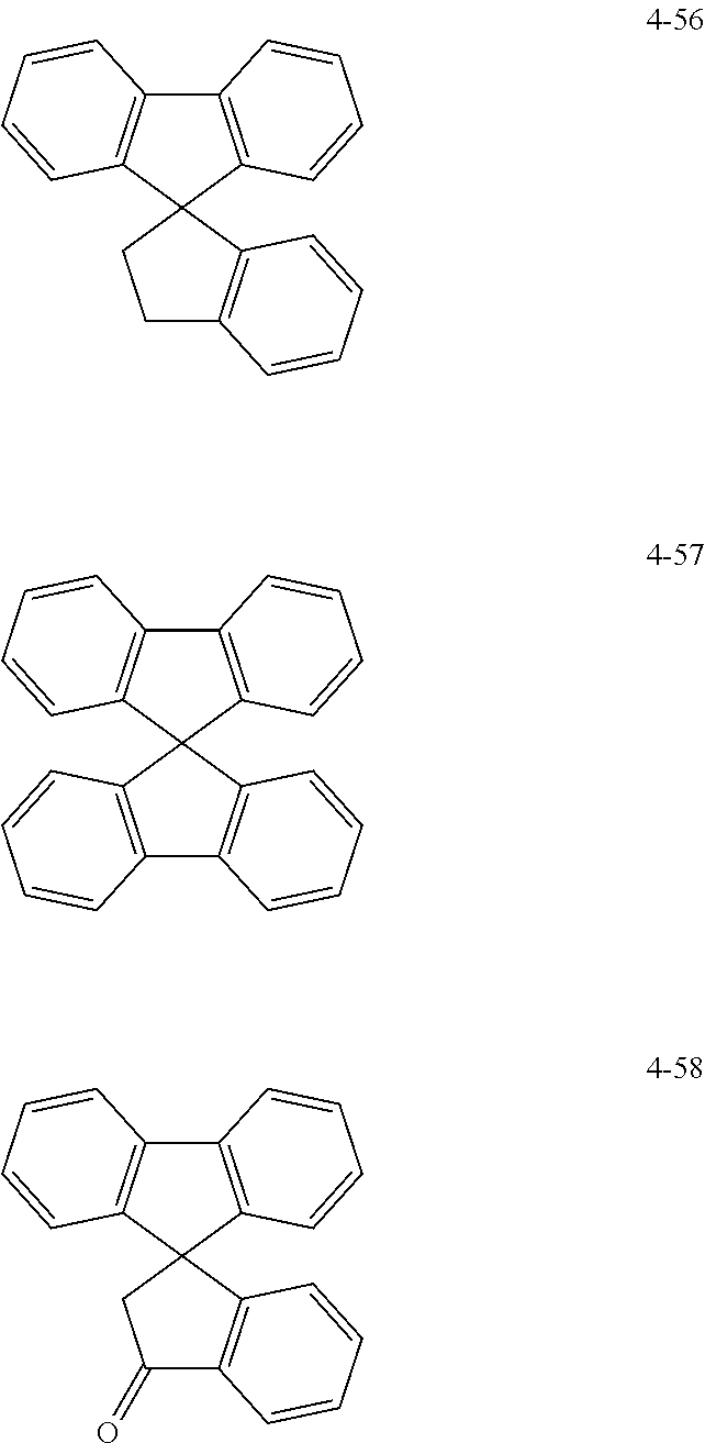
C12=C(C3(C4=C1C=CC=C4)CCC1=C3C=CC=C1)C=CC=C2.C12=C(C3(C4=C1C=CC=C4)C1=C(C4=C3C=CC=C4)C=CC=C1)C=CC=C2.C12=C(C3(C4=C1C=CC=C4)CC(=O)C1=C3C=CC=C1)C=CC=C2
